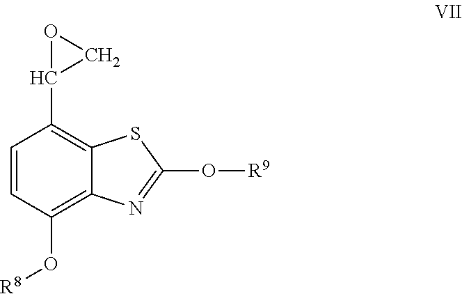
C1=CC(O[R8])=C2C(=C1C1CO1)SC(O[R9])=N2
